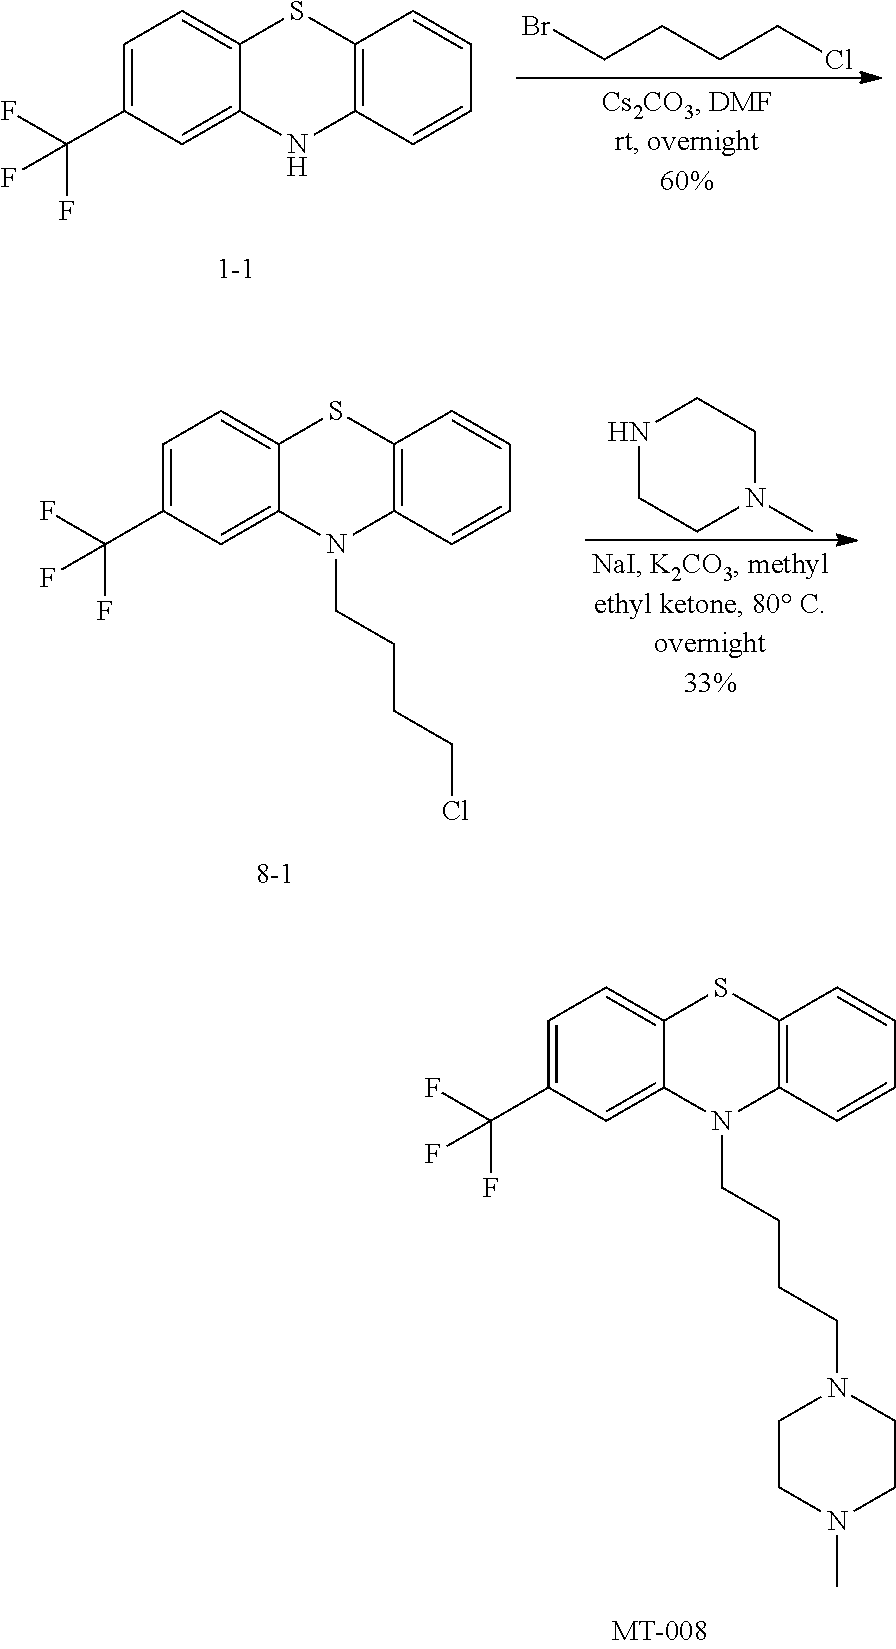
C12=CC=C(C(F)(F)F)C=C1N(CCCCN1CCN(C)CC1)C1=C(S2)C=CC=C1.BrCCCCCl.C12=CC=C(C(F)(F)F)C=C1NC1=C(S2)C=CC=C1.C12=CC=C(C(F)(F)F)C=C1N(CCCCCl)C1=C(S2)C=CC=C1.N1CCN(C)CC1
